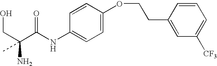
C(C(C(NC1=CC=C(OCCC2=CC([CF3])=CC=C2)C=C1)=O)(N)C)O
